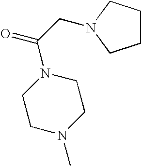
C1CCN(CC(N2CCN(C)CC2)=O)C1
